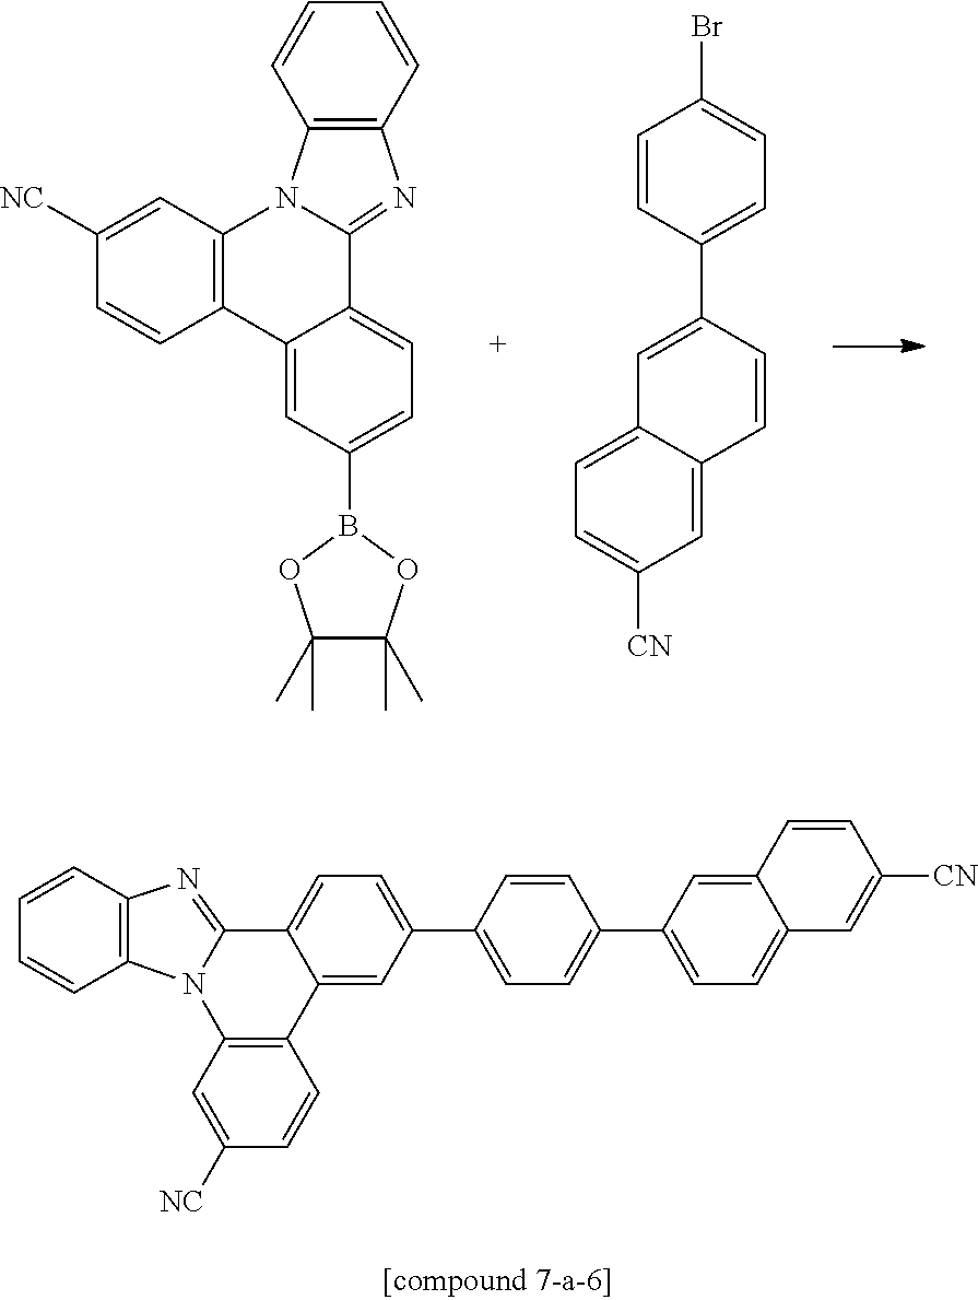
C1=CC2=C(C=C1)N1C3=C(C=CC([NC])=C3)C3=CC(B4OC(C)(C)C(C)(C)O4)=CC=C3C1=N2.C1=CC(C2=CC3=CC=C([CN])C=C3C=C2)=CC=C1Br.C1=CC2=C(C=C1)N1C(=N2)C2=CC=C(C3=CC=C(C4=CC=C5C(=C4)C=CC([CN])=C5)C=C3)C=C2C2=C1C=C([NC])C=C2
